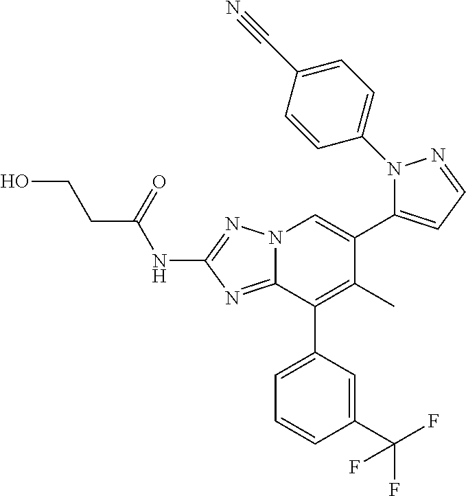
N(C1=NN2C(=N1)C(C1=CC=CC(C(F)(F)F)=C1)=C(C)C(C1=CC=NN1C1=CC=C(C#N)C=C1)=C2)C(CCO)=O
